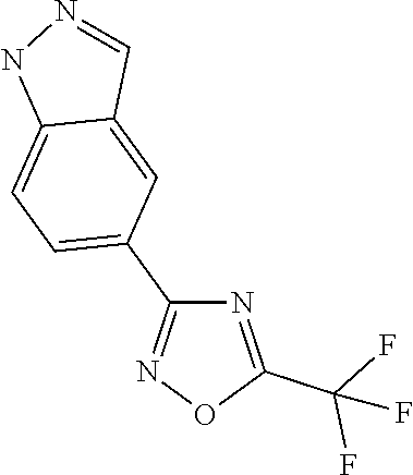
N1=C(C(F)(F)F)ON=C1C1=CC=C2C(=C1)C=NN2
